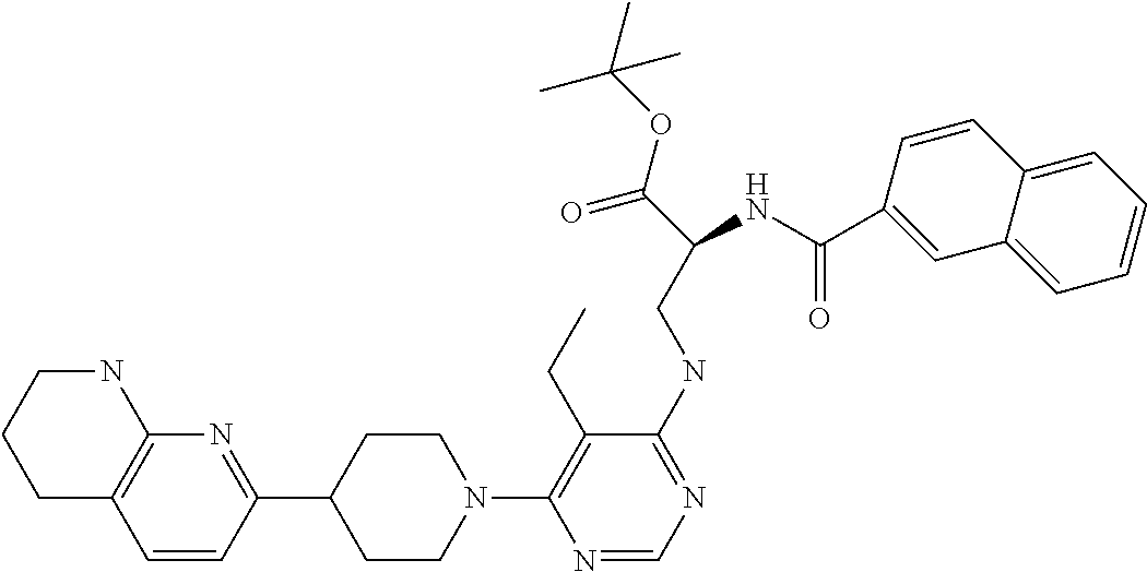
N1(C2=C(CC)C(NCC(C(=O)OC(C)(C)C)NC(C3=CC4=CC=CC=C4C=C3)=O)=NC=N2)CCC(C2=NC3=C(C=C2)CCCN3)CC1
